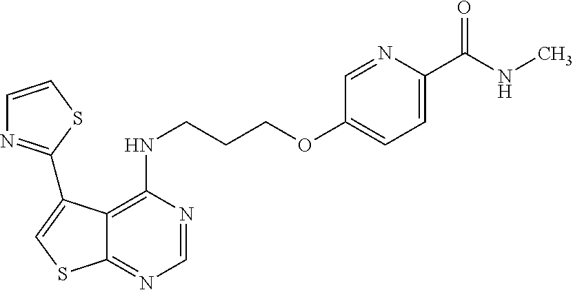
C1=NC(NCCCOC2=CC=C(C(NC)=O)N=C2)=C2C(=N1)SC=C2C1=NC=CS1
